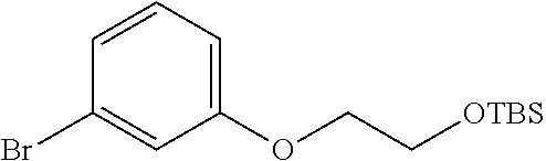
C1(Br)=CC(OCC[OTBS])=CC=C1
